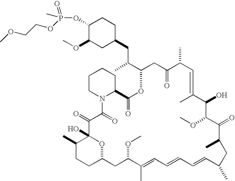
O(C1C(OC)CC(CC(C2CC(=O)C(C)C=C(C)C(O)C(OC)C(=O)C(C)CC(C)C=CC=CC=C(C)C(OC)CC3CCC(C)C(O)(O3)C(=O)C(=O)N3CCCCC3C(=O)O2)C)CC1)P(C)(=O)OCCOC
